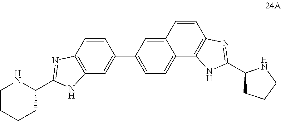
C12=C(C=CC(C3=CC=C4C(=C3)C=CC3=C4NC(C4CCCN4)=N3)=C1)N=C(C1NCCCC1)N2
